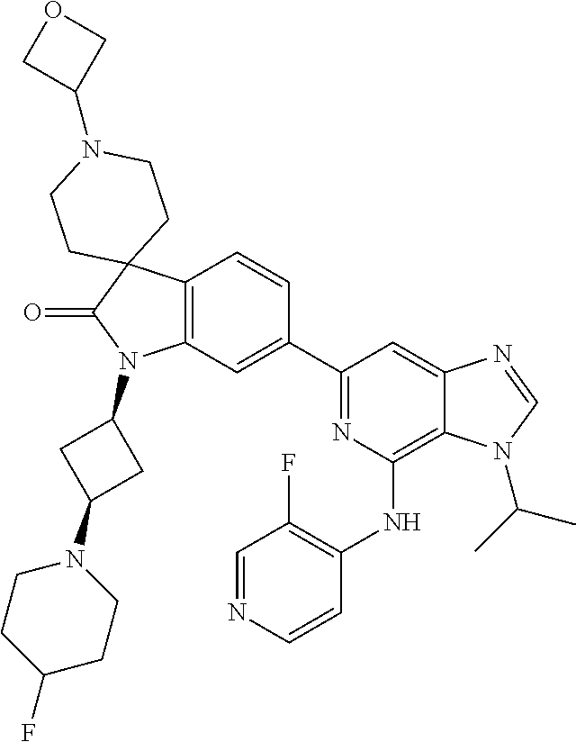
C12=C(C=C(C3=NC(NC4=C(F)C=NC=C4)=C4C(=C3)N=CN4C(C)C)C=C1)N(C1CC(N3CCC(F)CC3)C1)C(=O)C21CCN(C2COC2)CC1
